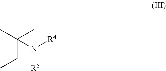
N([R5])(C(C)(CC)CC)[R4]
